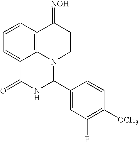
C1=CC2=C3C(=C1)C(=O)NC(C1=CC(F)=C([OCH3])C=C1)N3CCC2=[NOH]
